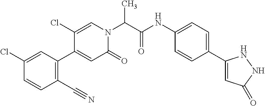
C1(Cl)=CC(C2=CC(=O)N(C(C(NC3=CC=C(C4=CC(=O)NN4)C=C3)=O)C)C=C2Cl)=C(C#N)C=C1
